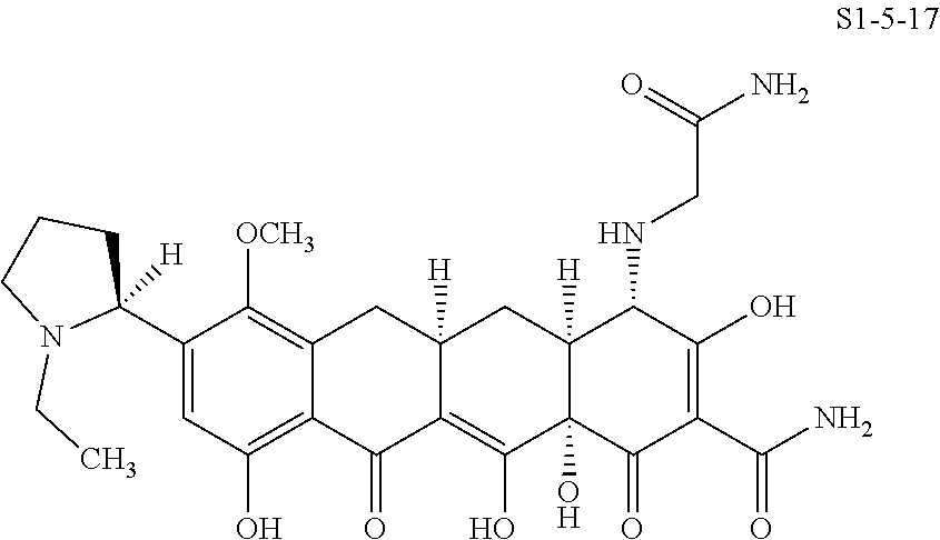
C1([OCH3])=C2CC3([H])CC4([H])C(NCC(=O)N)C(O)=C(C(=O)N)C(=O)C4(O)C(O)=C3C(=O)C2=C(O)C=C1C1([H])CCCN1CC
